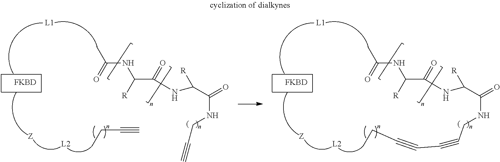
[FKBD].[L2].CC(=O)NC(C(=O)NC(C(NCC#C)=O)[R])[R].CCC#C.[FKBD].[L2].CC(=O)NC(C(=O)NC(C(NCC#CC#CCC)=O)[R])[R]
